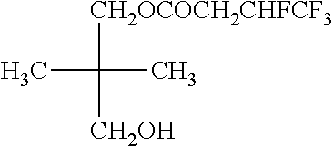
[CH2OCOCH2CHFCF3]C([CH2OH])(C)C
